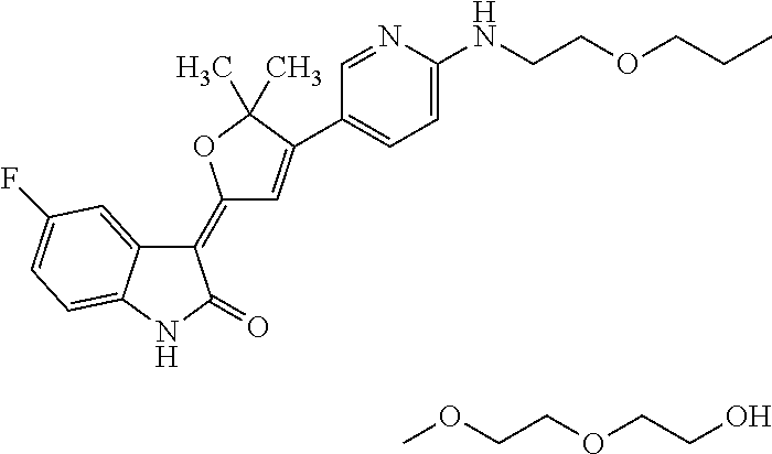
C(COCCO)OC.C1(=C2C=C(C3=CC=C(NCCOCCC)N=C3)C(C)(C)O2)C2=CC(F)=CC=C2NC1=O
